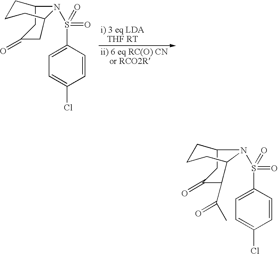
C1CCC2N(S(=O)(=O)C3=CC=C(Cl)C=C3)C1CC(=O)C2.C1CCC2N(S(=O)(=O)C3=CC=C(Cl)C=C3)C1CC(=O)C2C(C)=O
